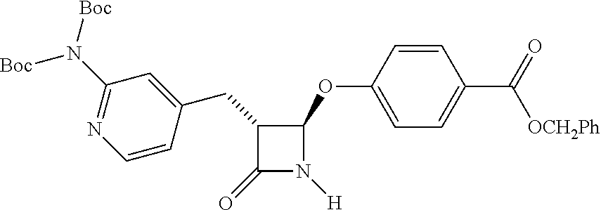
C1(CC2C(=O)N([H])C2OC2=CC=C(C(=O)[OCH2Ph])C=C2)=CC(N([Boc])[Boc])=NC=C1
